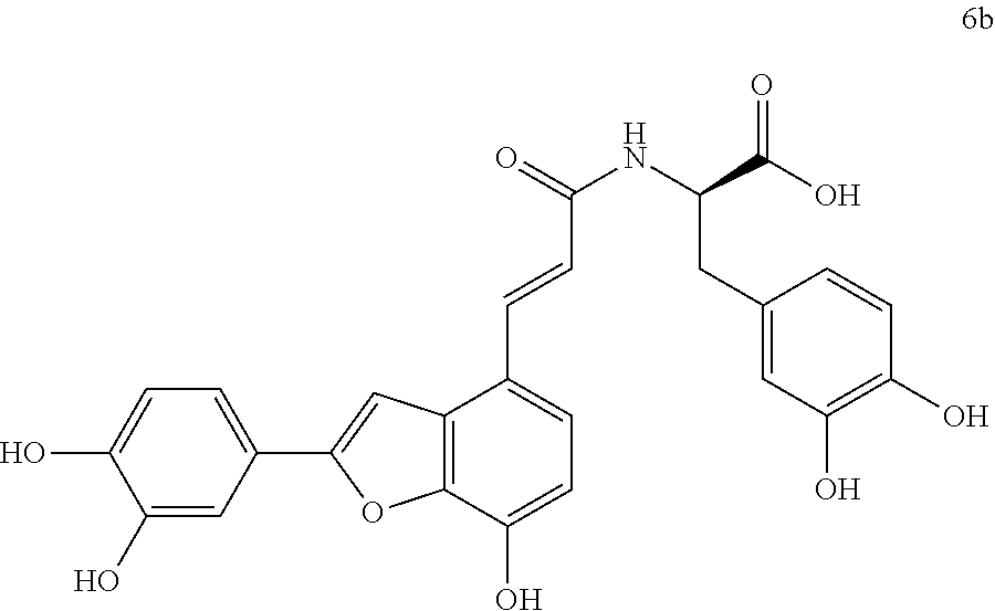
C1(O)=CC(C2=CC3=C(O2)C(O)=CC=C3C=CC(NC(CC2=CC(O)=C(O)C=C2)C(O)=O)=O)=CC=C1O
